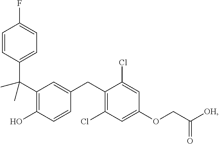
C(C1=C(O)C=CC(CC2=C(Cl)C=C(OCC([OH])=O)C=C2Cl)=C1)(C1=CC=C(F)C=C1)(C)C
